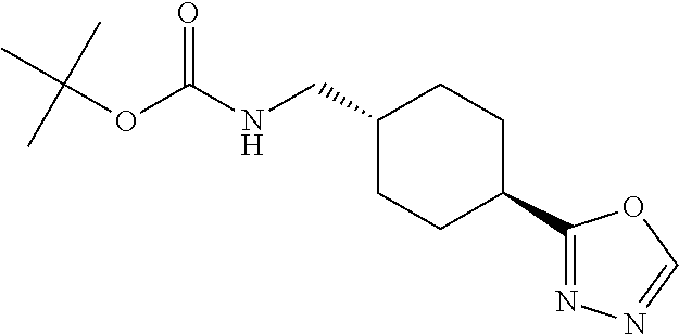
N(C(OC(C)(C)C)=O)CC1CCC(C2=NN=CO2)CC1
